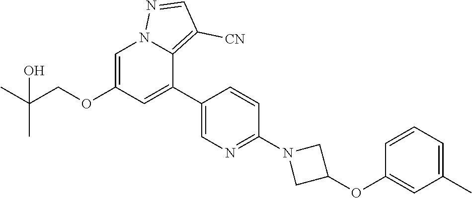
C1=C(OCC(C)(C)O)C=C(C2=CN=C(N3CC(OC4=CC(C)=CC=C4)C3)C=C2)C2=C([CN])C=NN12
